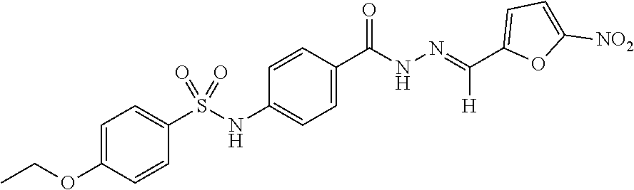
C1(C(NN=C(C2=CC=C([NO2])O2)[H])=O)=CC=C(NS(C2=CC=C(OCC)C=C2)(=O)=O)C=C1
